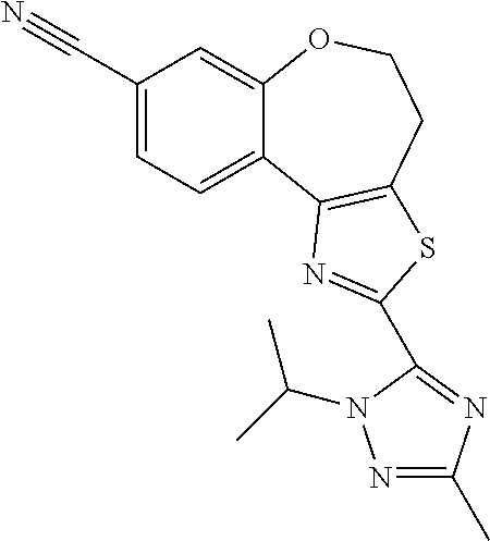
C1(C#N)=CC=C2C(=C1)OCCC1=C2N=C(C2=NC(C)=NN2C(C)C)S1
